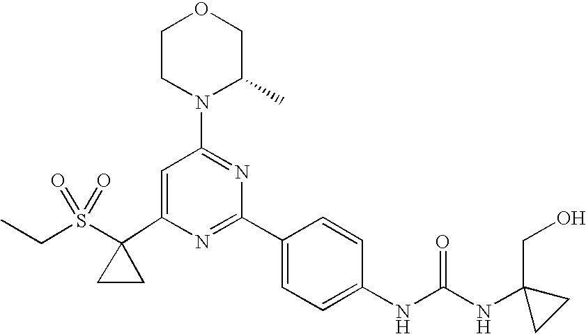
C1(C2(S(=O)(=O)CC)CC2)=CC(N2C(C)COCC2)=NC(C2=CC=C(NC(=O)NC3(CO)CC3)C=C2)=N1
